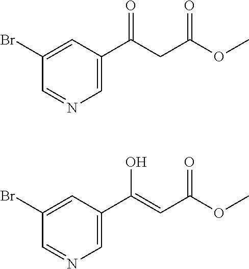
C1=C(C(CC(OC)=O)=O)C=C(Br)C=N1.C1=C(C(=CC(OC)=O)O)C=C(Br)C=N1
